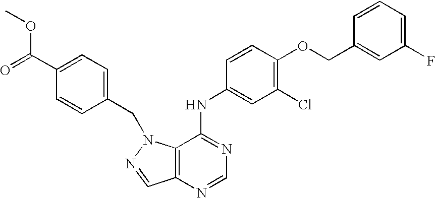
C1=CC=C(F)C=C1COC1=C(Cl)C=C(NC2=NC=NC3=C2N(CC2=CC=C(C(=O)OC)C=C2)N=C3)C=C1
